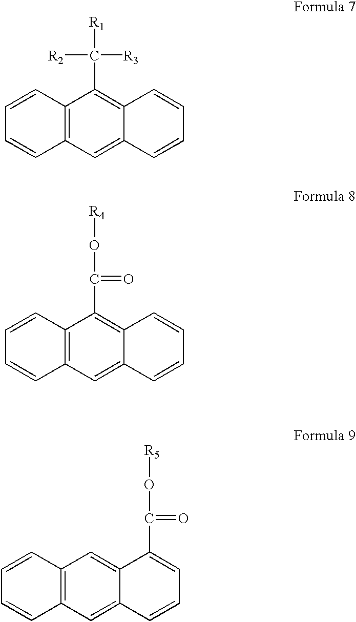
C12=C(C=C3C(=C1C([R1])([R2])[R3])C=CC=C3)C=CC=C2.C12=C(C=C3C(=C1C(O[R4])=O)C=CC=C3)C=CC=C2.C12=C(C=C3C(=C1)C(C(=O)O[R5])=CC=C3)C=CC=C2
